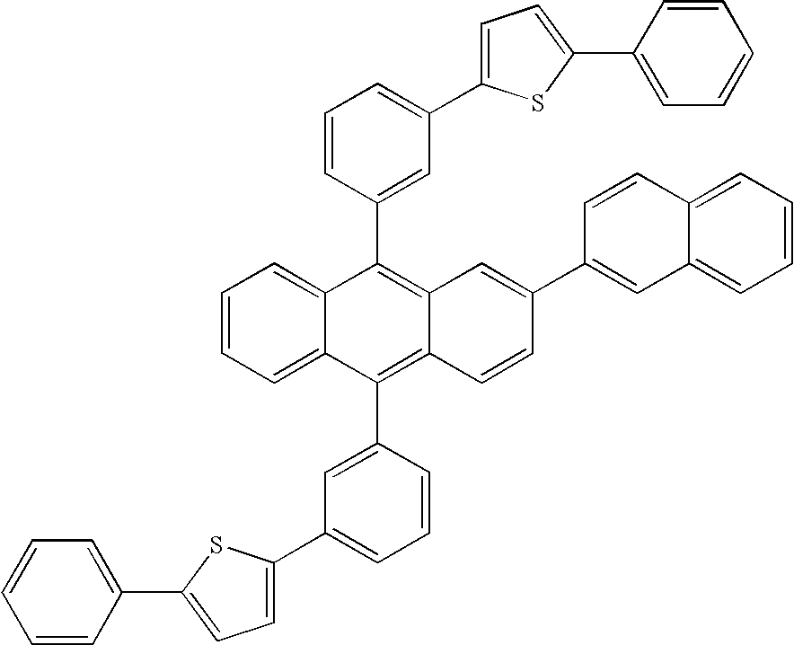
C1=CC=C2C(=C1)C(C1=CC(C3=CC=C(C4=CC=CC=C4)S3)=CC=C1)=C1C(=C2C2=CC(C3=CC=C(C4=CC=CC=C4)S3)=CC=C2)C=CC(C2=CC3=CC=CC=C3C=C2)=C1
